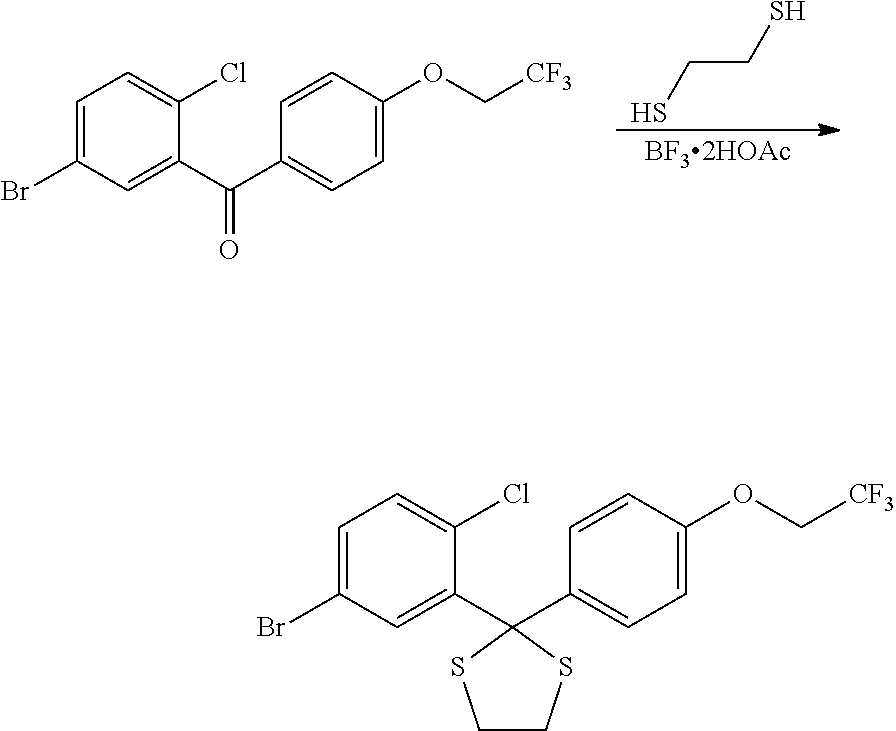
SCCS.C1=C(Br)C=C(C(C2=CC=C(OC[CF3])C=C2)=O)C(Cl)=C1.C1=C(Br)C=C(C2(C3=CC=C(OC[CF3])C=C3)SCCS2)C(Cl)=C1
